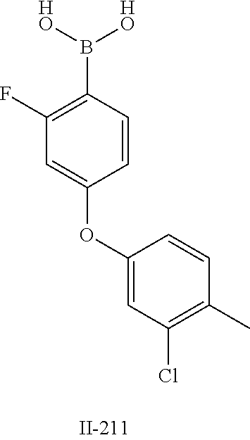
C1(F)=C(B([HO])[HO])C=CC(OC2=CC(Cl)=C(C)C=C2)=C1
